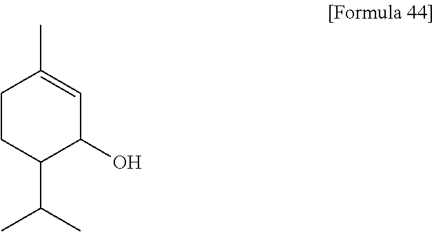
C1CC(C(C)C)C(O)C=C1C
